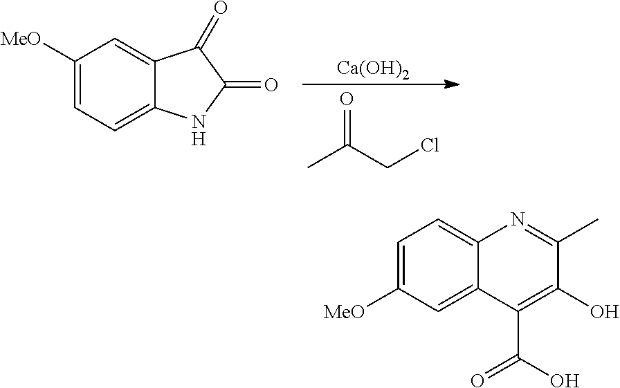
C1([MeO])=CC=C2C(=C1)C(=O)C(=O)N2.[Ca(OH)2].CC(CCl)=O.C1([MeO])=CC=C2C(=C1)C(C(O)=O)=C(O)C(C)=N2
